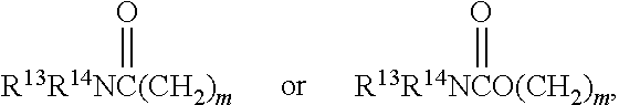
O=[R13R14NC(CH2)m].O=[R13R14NCO(CH2)m]
